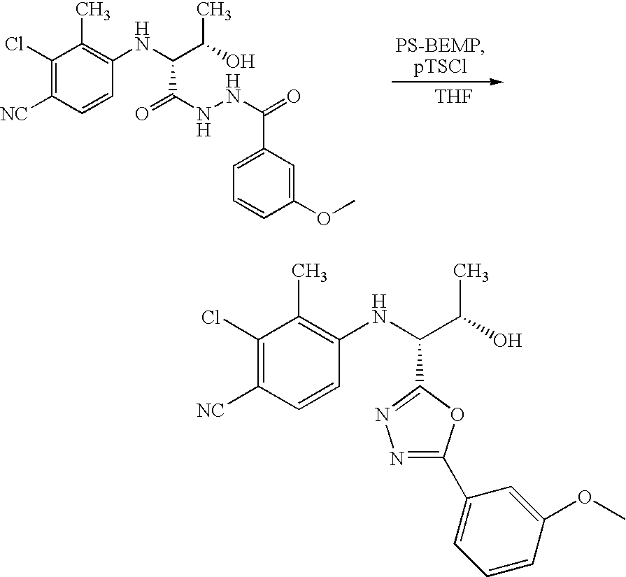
C1(Cl)=C([NC])C=CC(NC(C(C)O)C(NNC(=O)C2=CC=CC(OC)=C2)=O)=C1C.[THF].C1(Cl)=C([NC])C=CC(NC(C(C)O)C2=NN=C(C3=CC=CC(OC)=C3)O2)=C1C
